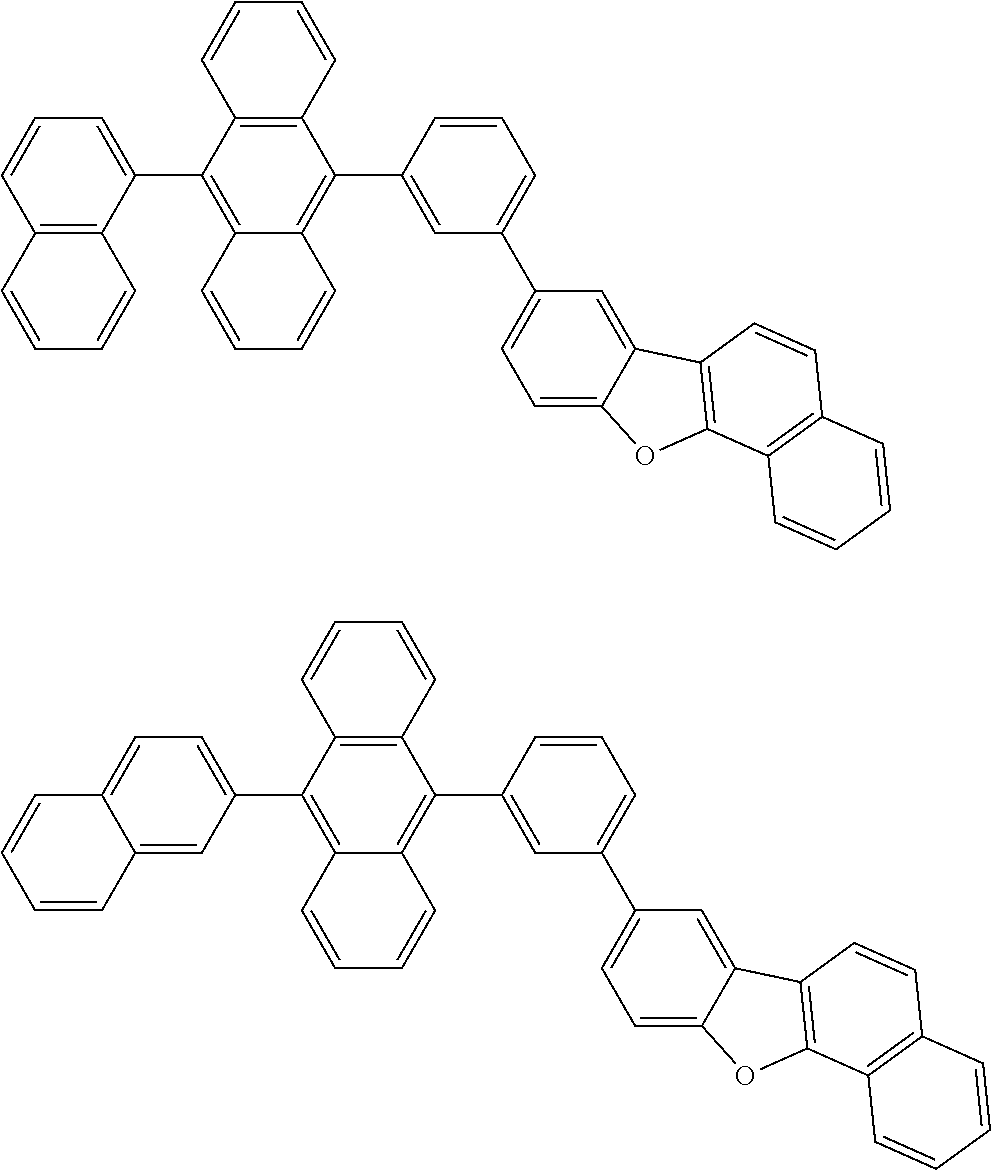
C12=C(C(C3=C4C(=C(C5=CC(C6=CC=C7C(=C6)C6=C(O7)C7=C(C=C6)C=CC=C7)=CC=C5)C5=C3C=CC=C5)C=CC=C4)=CC=C1)C=CC=C2.C12=CC(C3=C4C(=C(C5=CC(C6=CC=C7C(=C6)C6=C(O7)C7=C(C=C6)C=CC=C7)=CC=C5)C5=C3C=CC=C5)C=CC=C4)=CC=C1C=CC=C2
